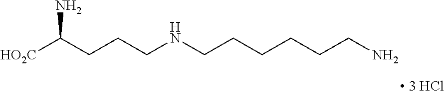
[HO2C]C(CCCNCCCCCCN)N
